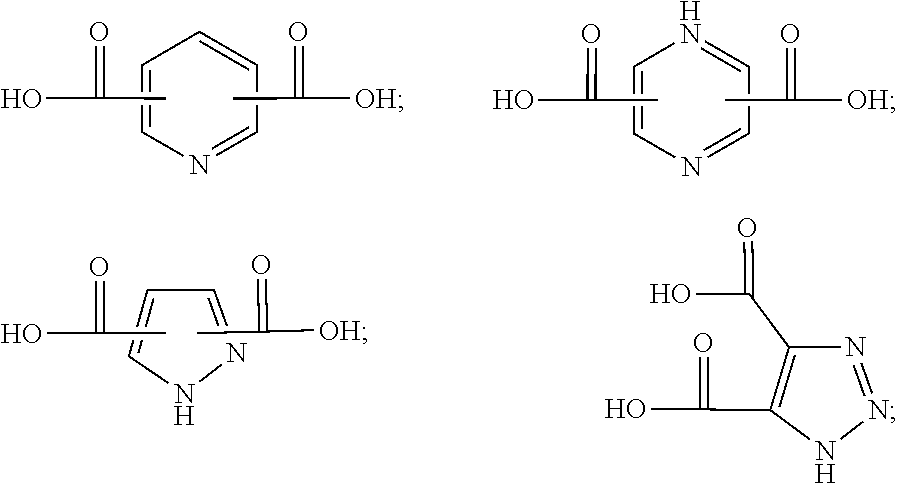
N1=CC=CC=C1.CC([OH])=O.CC(O)=O.N1=CC=NC=C1.CC([OH])=O.CC(O)=O.C1=CC=NN1.CC([OH])=O.C(C)(O)=O.N1N=NC(C(O)=O)=C1C(O)=O
